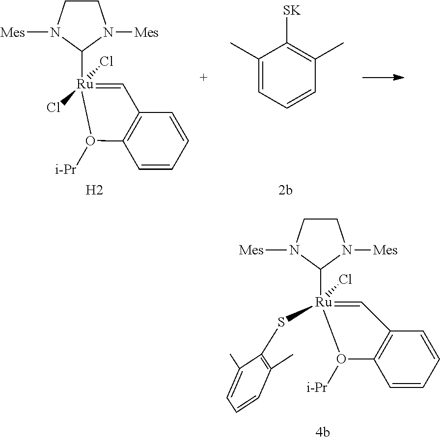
C1CN([Mes])C([Ru]2(Cl)(Cl)=CC3=C(C=CC=C3)O2[i-Pr])N1[Mes].C1(C)=CC=CC(C)=C1[SK].[H2].C1CN([Mes])C([Ru]2(Cl)(SC3=C(C)C=CC=C3C)=CC3=C(C=CC=C3)O2[i-Pr])N1[Mes]
